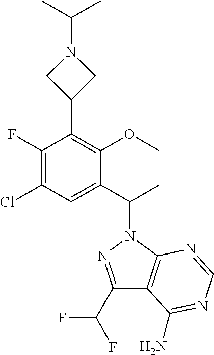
C1(F)=C(Cl)C=C(C(C)N2N=C(C(F)F)C3=C2N=CN=C3N)C(OC)=C1C1CN(C(C)C)C1
